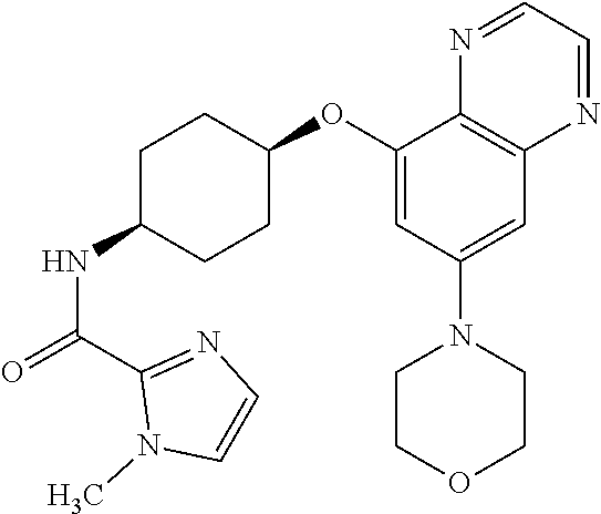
C1(OC2CCC(NC(=O)C3=NC=CN3C)CC2)=CC(N2CCOCC2)=CC2=C1N=CC=N2
